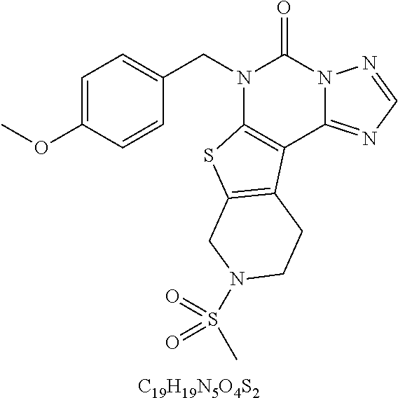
C1=C(OC)C=CC(CN2C3=C(C4=NC=NN4C2=O)C2=C(S3)CN(S(C)(=O)=O)CC2)=C1.[C19H19N5O4S2]
